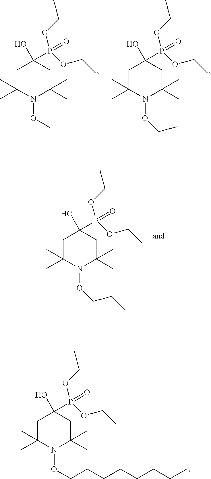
C1C(C)(C)N(OC)C(C)(C)CC1(O)P(=O)(OCC)OCC.C1C(C)(C)N(OCC)C(C)(C)CC1(O)P(=O)(OCC)OCC.C1C(C)(C)N(OCCC)C(C)(C)CC1(O)P(=O)(OCC)OCC.C1C(C)(C)N(OCCCCCCCC)C(C)(C)CC1(O)P(=O)(OCC)OCC
